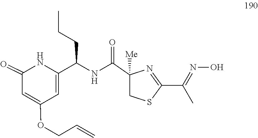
C1(C(=NO)C)=NC(C(NC(C2=CC(OCC=C)=CC(=O)N2)CCC)=O)([Me])CS1
